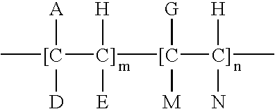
C[[C]([C]]([[C]([C]](C)(C)(N)[H])([M])[G])([E])[H])([D])[A]
